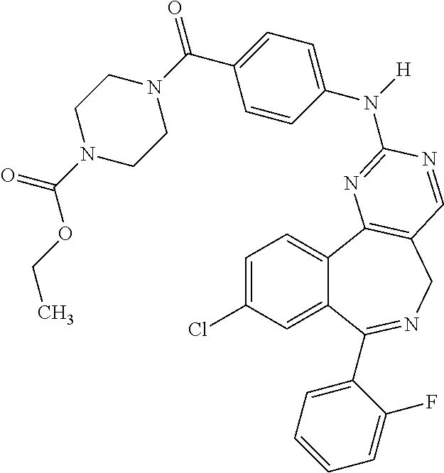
C1=C(Cl)C=C2C(=C1)C1=C(CN=C2C2=CC=CC=C2F)C=NC(N(C2=CC=C(C(=O)N3CCN(C(=O)OCC)CC3)C=C2)[H])=N1
